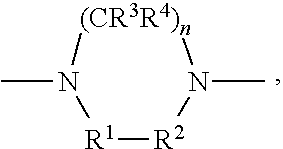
[R2]1[R1]N(C)[(CR3R4)n]N1C
